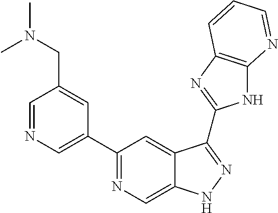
C1=NC=C(C2=NC=C3C(=C2)C(C2=NC4=C(N2)N=CC=C4)=NN3)C=C1CN(C)C
